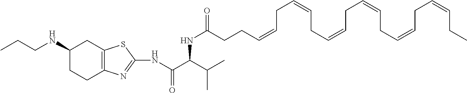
N(C(=O)C(NC(CCC=CCC=CCC=CCC=CCC=CCC=CCC)=O)C(C)C)C1=NC2=C(CC(NCCC)CC2)S1
